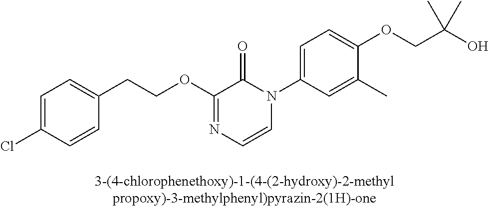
C1=C(Cl)C=CC(CCOC2=NC=CN(C3=CC=C(OCC(O)(C)C)C(C)=C3)C2=O)=C1
